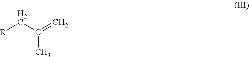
C(C)(C[R])=C
